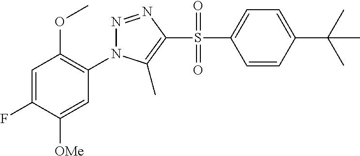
N1=NC(S(C2=CC=C(C(C)(C)C)C=C2)(=O)=O)=C(C)N1C1=C(OC)C=C(F)C([OMe])=C1
